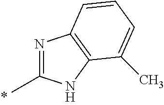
N1=C(C)NC2=C1C=CC=C2C
